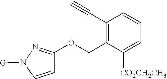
C1(C#C)=C(COC2=NN([G])C=C2)C([CO2CH2CH3])=CC=C1
